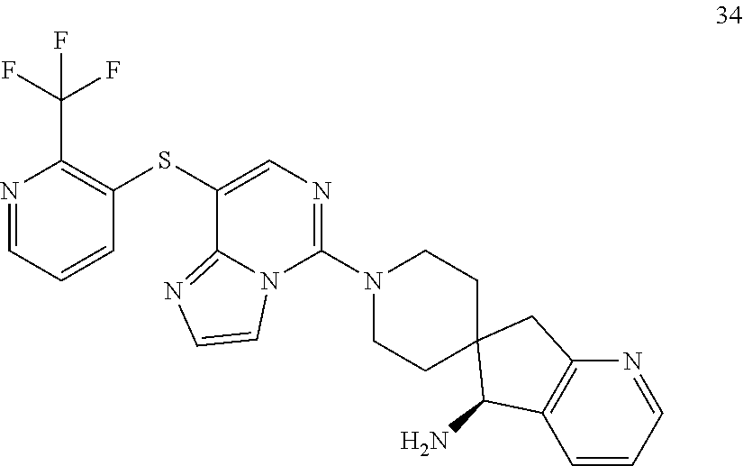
C1(SC2=C(C(F)(F)F)N=CC=C2)=CN=C(N2CCC3(CC2)C(N)C2=C(C3)N=CC=C2)N2C1=NC=C2
